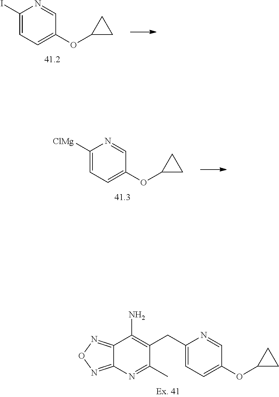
C12=NON=C1N=C(C)C(CC1=CC=C(OC3CC3)C=N1)=C2N.C1(I)=CC=C(OC2CC2)C=N1.C1([ClMg])=CC=C(OC2CC2)C=N1
